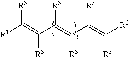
[R1]C(=C(C(=C([R3])C(=C([R2])[R3])[R3])[R3])[R3])[R3]
